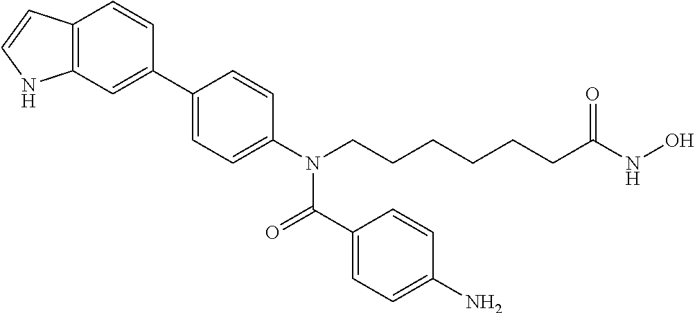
C1(C2=CC3=C(C=C2)C=CN3)=CC=C(N(CCCCCCC(NO)=O)C(=O)C2=CC=C(N)C=C2)C=C1
